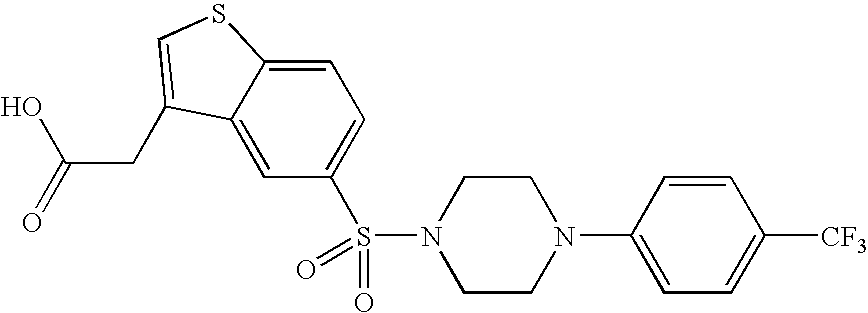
C1N(C2=CC=C([CF3])C=C2)CCN(S(=O)(=O)C2=CC=C3C(=C2)C(CC(O)=O)=CS3)C1
